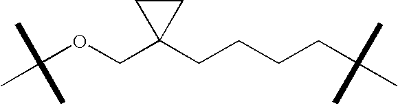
C(OCC1(CCCCC(C)(C)C)CC1)(C)(C)C
